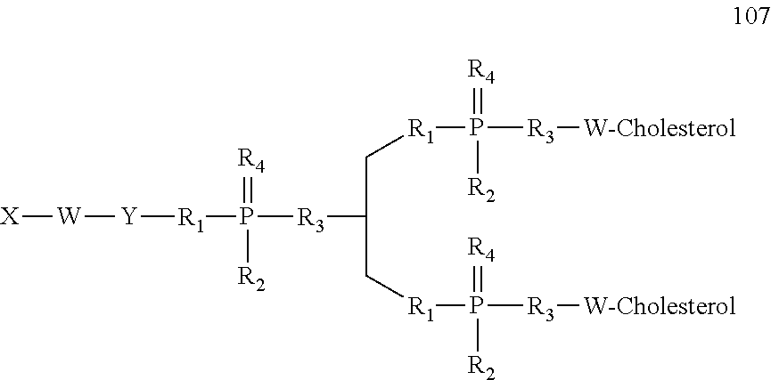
[X][W][Y][R1]P(=[R4])([R2])[R3]C(C[R1]P([R2])([R3][W-Cholesterol])=[R4])C[R1]P([R3][W-Cholesterol])(=[R4])[R2]
